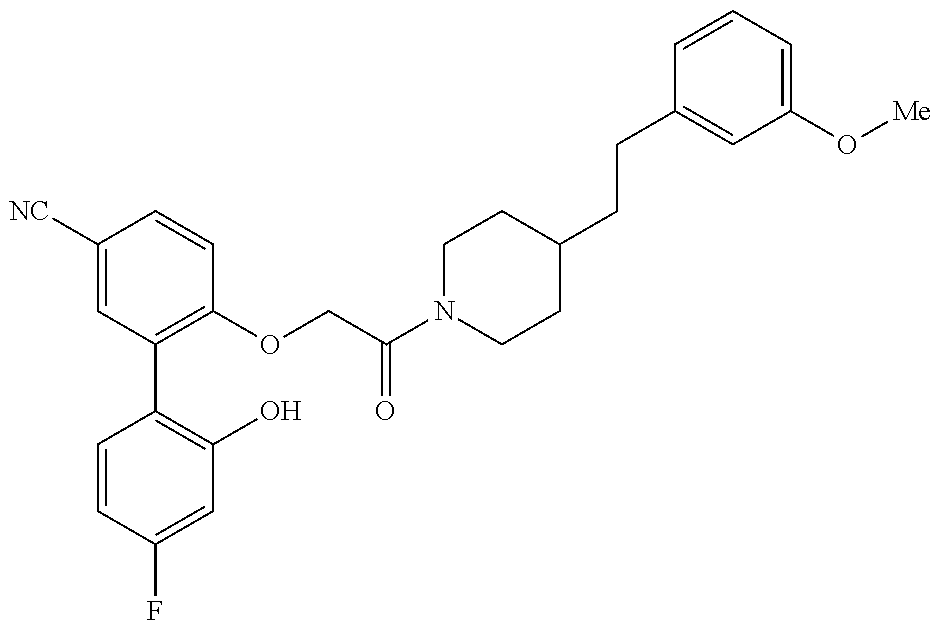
C1=CC(F)=CC(O)=C1C1=C(OCC(N2CCC(CCC3=CC(O[Me])=CC=C3)CC2)=O)C=CC([NC])=C1
